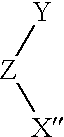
[X][Z][Y]
